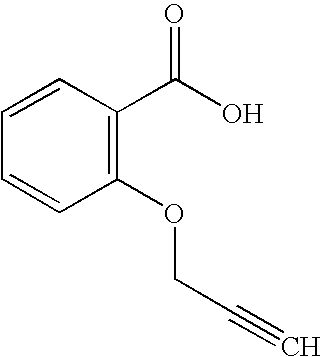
C1=CC(C(O)=O)=C(OCC#C)C=C1
